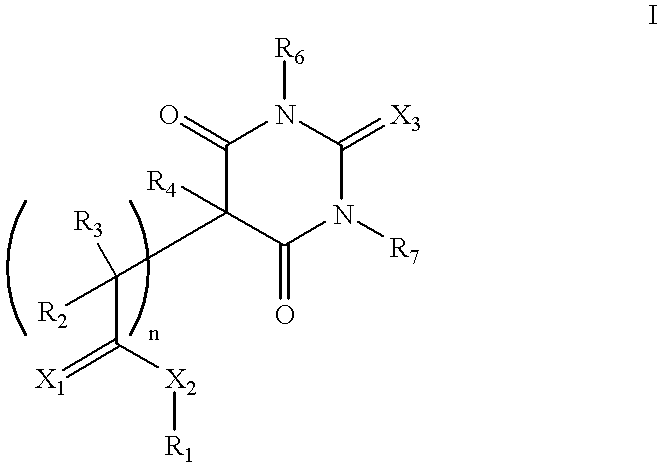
C(C(=[X1])[X2][R1])([R2])([R3])C1([R4])C(=O)N([R7])C(=[X3])N([R6])C1=O
